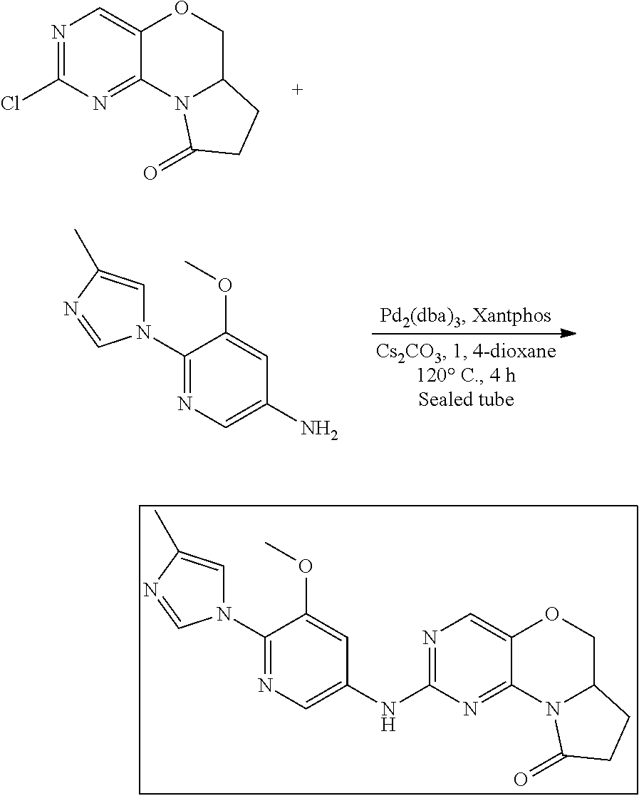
COC1=CC(N)=CN=C1N1C=C(C)N=C1.N1=C(Cl)N=C2C(=C1)OCC1N2C(=O)CC1.N1(C2=NC=C(NC3=NC=C4C(=N3)N3C(CO4)CCC3=O)C=C2OC)C=C(C)N=C1
